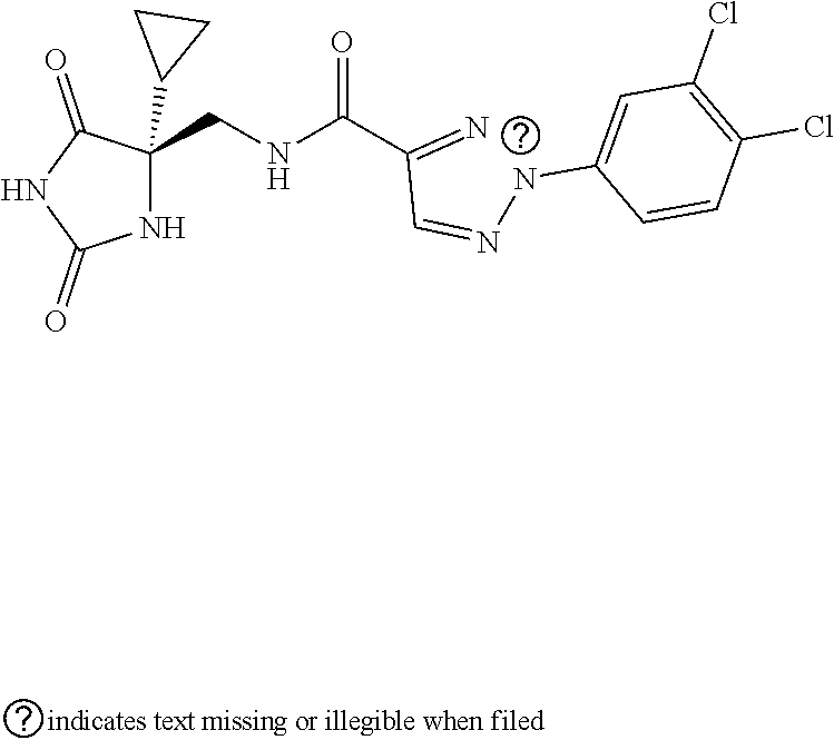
C(C=NNC1=CC(Cl)=C(Cl)C=C1)(=N)C(=O)NCC1(C2CC2)C(=O)NC(=O)N1
